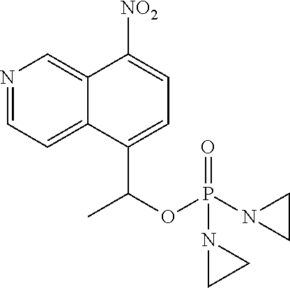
C12=CC=NC=C1C([NO2])=CC=C2C(OP(=O)(N1CC1)N1CC1)C
